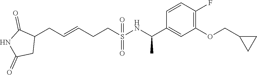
C(CS(NC(C1=CC(OCC2CC2)=C(F)C=C1)C)(=O)=O)C=CCC1C(=O)NC(=O)C1
